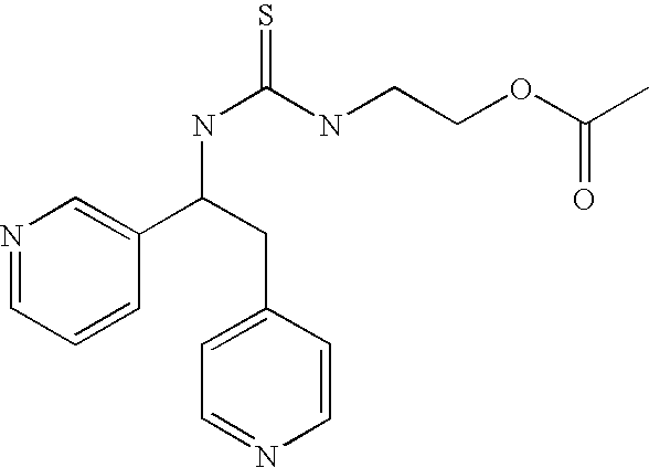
C1=CC=NC=C1C(NC(=S)NCCOC(C)=O)CC1=CC=NC=C1
